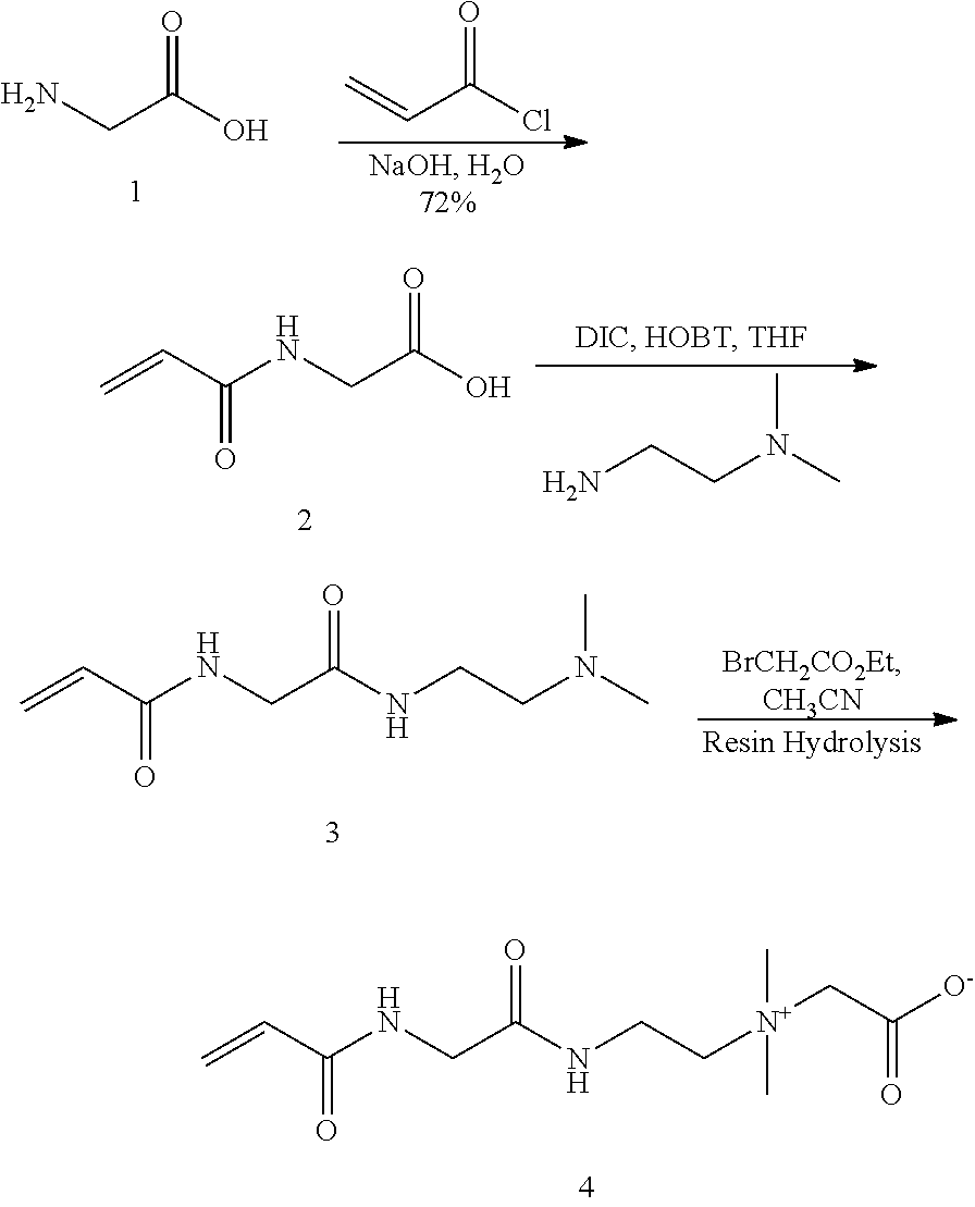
NCC(O)=O.C=CC(Cl)=O.C(C(NCC(O)=O)=O)=C.NCCN(C)C.C(C(NCC(=O)NCCN(C)C)=O)=C.C(C(NCC(=O)NCC[N+](CC([O-])=O)(C)C)=O)=C
